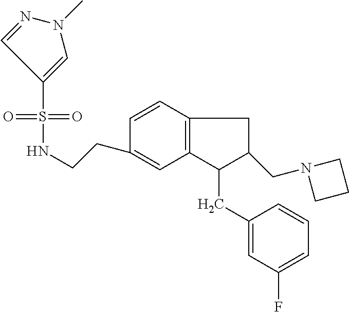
S(=O)(=O)(C1=CN(C)N=C1)NCCC1=CC2=C(C=C1)CC(CN1CCC1)C2CC1=CC(F)=CC=C1
